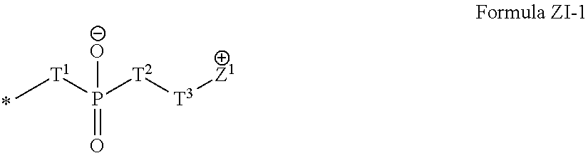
C[T1]P([T2][T3][Z1])(=O)[O-]
